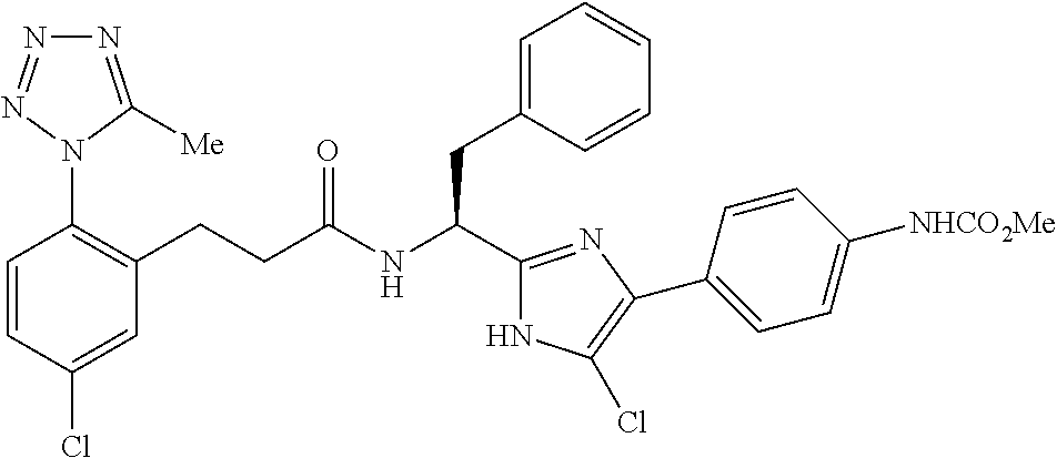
C1(Cl)=CC(CCC(NC(CC2=CC=CC=C2)C2=NC(C3=CC=C([NHCO2Me])C=C3)=C(Cl)N2)=O)=C(N2C([Me])=NN=N2)C=C1
